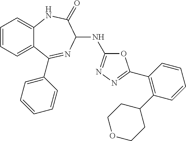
C1=CC=C2C(=C1)NC(=O)C(NC1=NN=C(C3=C(C4CCOCC4)C=CC=C3)O1)N=C2C1=CC=CC=C1
